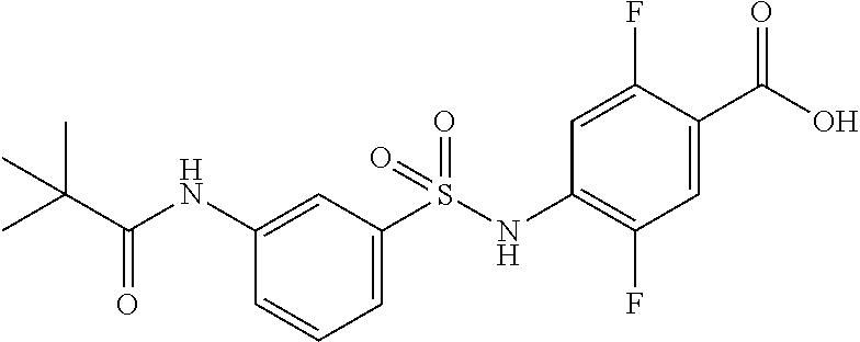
C1(NC(C(C)(C)C)=O)=CC(S(NC2=C(F)C=C(C(O)=O)C(F)=C2)(=O)=O)=CC=C1
